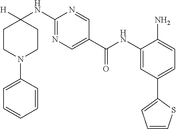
C1CN(C2=CC=CC=C2)CCC1(NC1=NC=C(C(NC2=CC(C3=CC=CS3)=CC=C2N)=O)C=N1)[H]
